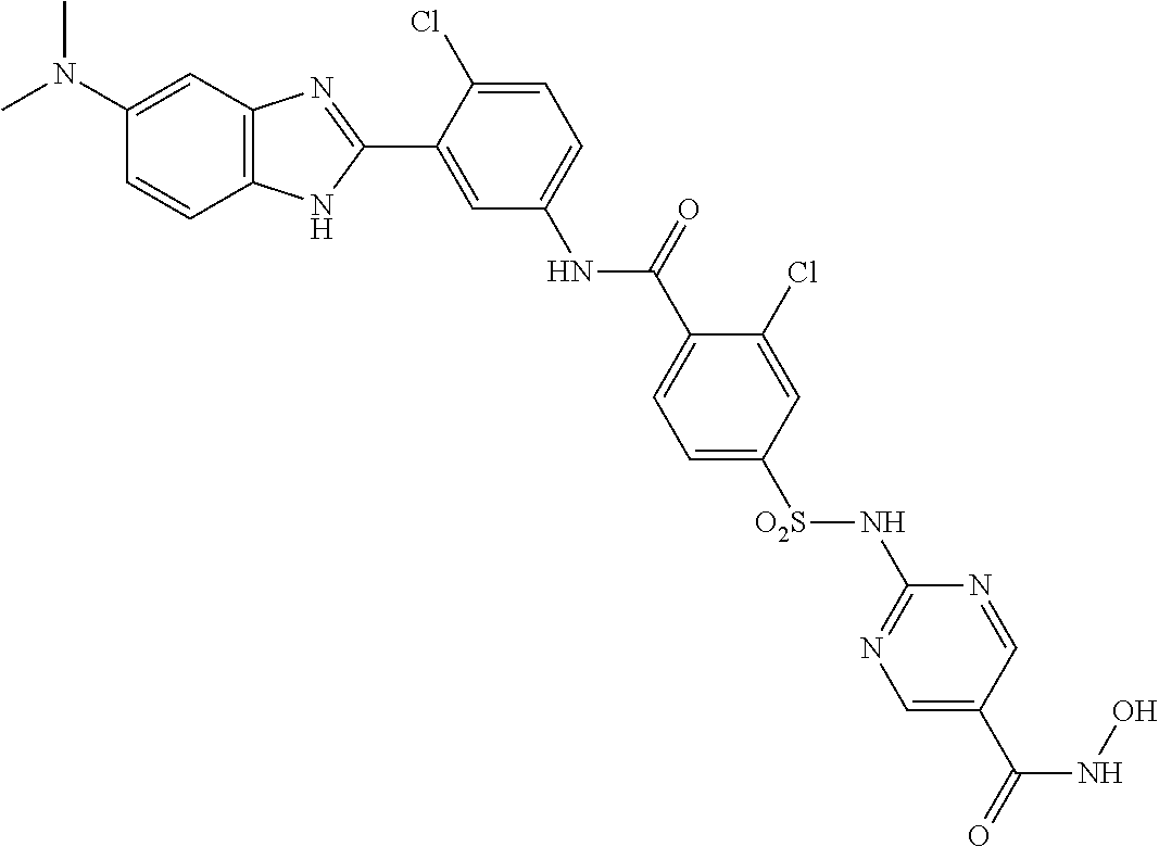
N(C1=CC=C(Cl)C(C2=NC3=C(N2)C=CC(N(C)C)=C3)=C1)C(=O)C1=CC=C([SO2]NC2=NC=C(C(NO)=O)C=N2)C=C1Cl
